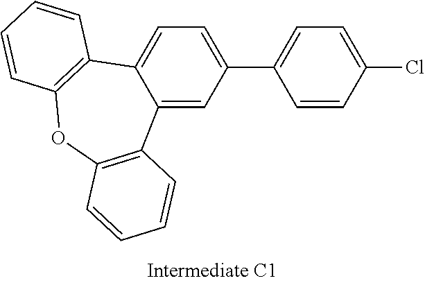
C12=CC(C3=CC=C(Cl)C=C3)=CC=C1C1=C(OC3=C2C=CC=C3)C=CC=C1
